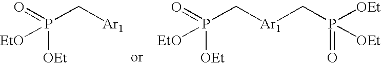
O=P(C[Ar1])([OEt])[EtO].O=P(C[Ar1]CP(=O)([OEt])[OEt])([OEt])[EtO]
